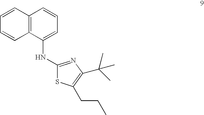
C12=C(C(NC3=NC(C(C)(C)C)=C(CCC)S3)=CC=C1)C=CC=C2
